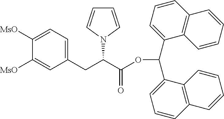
C1(CC(C(OC(C2=CC=CC3=C2C=CC=C3)C2=CC=CC3=C2C=CC=C3)=O)N2C=CC=C2)=CC=C([MsO])C([MsO])=C1
